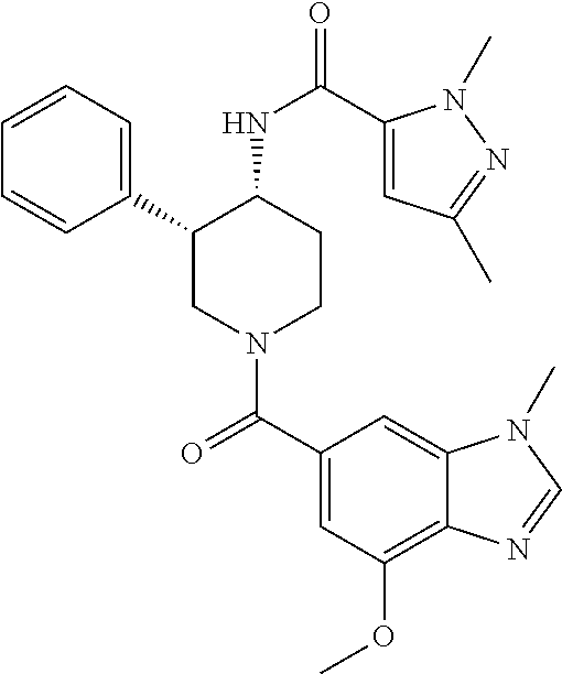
C1=CC=C(C2CN(C(C3=CC(OC)=C4C(=C3)N(C)C=N4)=O)CCC2NC(=O)C2=CC(C)=NN2C)C=C1
